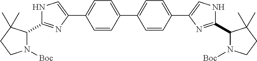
C1(C2=CC=C(C3=CC=C(C4=CNC(C5N([Boc])CCC5(C)C)=N4)C=C3)C=C2)=CNC(C2N([Boc])CCC2(C)C)=N1
